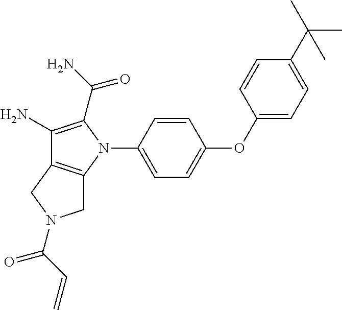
C1(N)=C(C(N)=O)N(C2=CC=C(OC3=CC=C(C(C)(C)C)C=C3)C=C2)C2=C1CN(C(C=C)=O)C2
